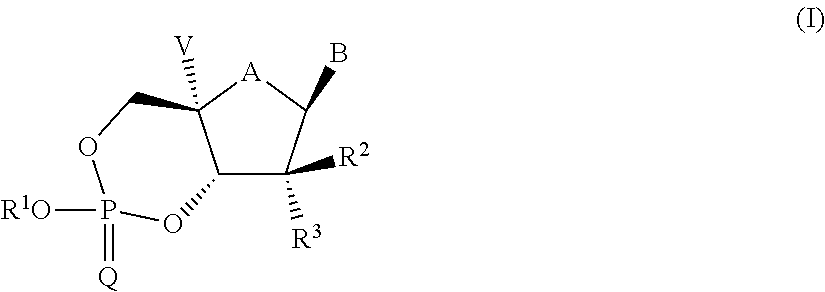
C12C([R2])([R3])C(B)[A]C1([V])COP([R1O])(=[Q])O2
